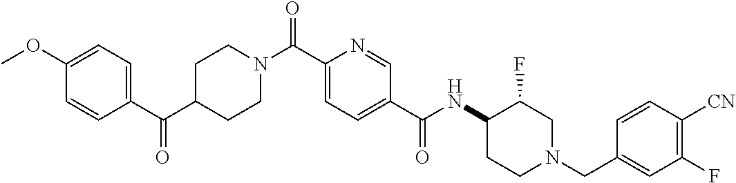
C1CN(C(C2=CC=C(C(=O)NC3C(F)CN(CC4=CC(F)=C([CN])C=C4)CC3)C=N2)=O)CCC1C(C1=CC=C(OC)C=C1)=O
